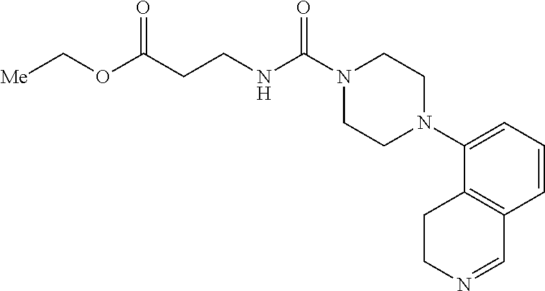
C1=CC=C(N2CCN(C(NCCC(OC[Me])=O)=O)CC2)C2=C1C=NCC2
